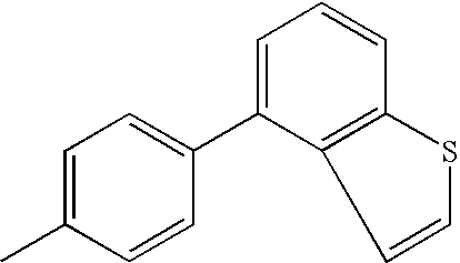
C1=C(C)C=CC(C2=CC=CC3=C2C=CS3)=C1
